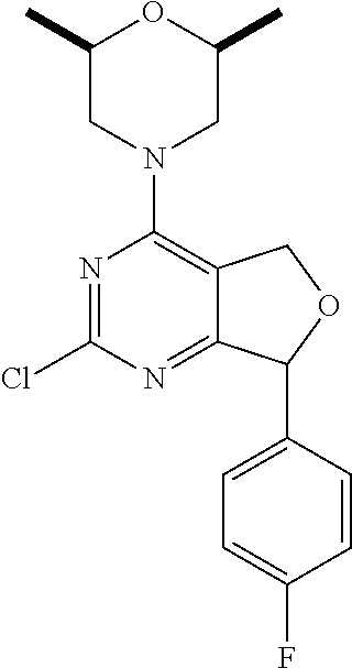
N1=C(Cl)N=C2C(=C1N1CC(C)OC(C)C1)COC2C1=CC=C(F)C=C1
